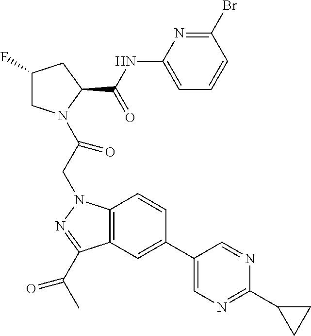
C1(F)CN(C(CN2C3=C(C(C(C)=O)=N2)C=C(C2=CN=C(C4CC4)N=C2)C=C3)=O)C(C(NC2=CC=CC(Br)=N2)=O)C1
